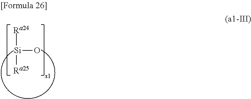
[Si](O)([Ra25])[Ra24]
